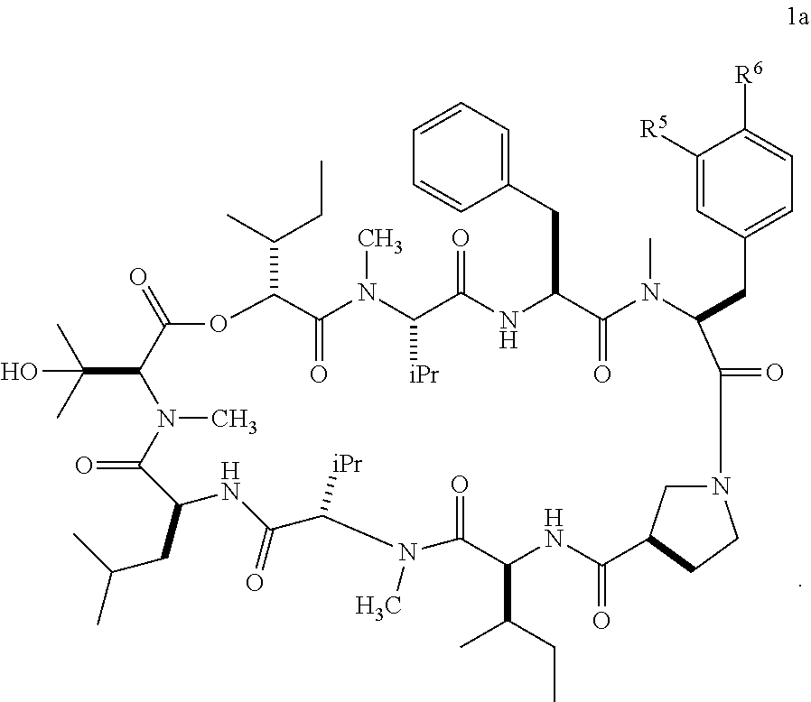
C(C1C(=O)OC(C(CC)C)C(=O)N(C)C([iPr])C(=O)NC(CC2=CC=CC=C2)C(=O)N(C)C(CC2=CC=C([R6])C([R5])=C2)C(=O)N2CC(C(=O)NC(C(CC)C)C(=O)N(C)C([iPr])C(=O)NC(CC(C)C)C(=O)N1C)CC2)(C)(C)O
